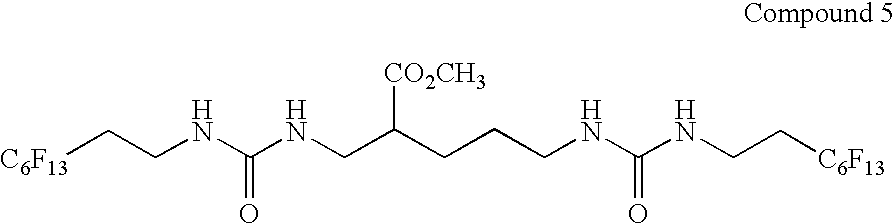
[C6F13]CCNC(NCCCC(CNC(NCC[C6F13])=O)[CO2CH3])=O
